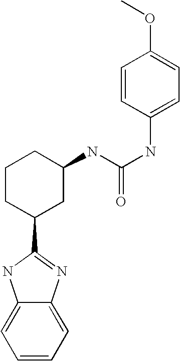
C1=CC=C2C(=C1)NC(C1CC(NC(NC3=CC=C(OC)C=C3)=O)CCC1)=N2
